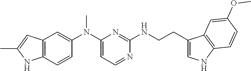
C12=C(C=CC(N(C3=CC=NC(NCCC4=CNC5=C4C=C(OC)C=C5)=N3)C)=C1)NC(C)=C2
